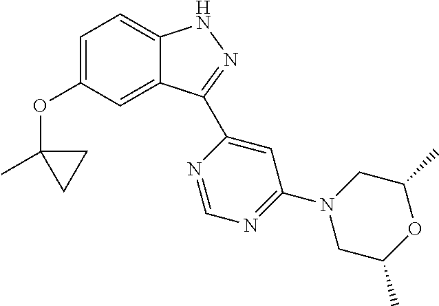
C1=C(OC2(C)CC2)C=C2C(=C1)NN=C2C1=CC(N2CC(C)OC(C)C2)=NC=N1
